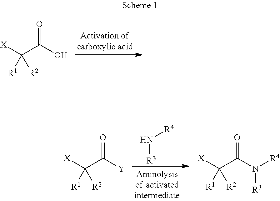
C(C(O)=O)([X])([R1])[R2].N([R3])[R4].C(C([Y])=O)([X])([R1])[R2].C(C(N([R4])[R3])=O)([X])([R1])[R2]
